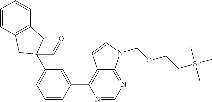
C1=CC2=C(C=C1)CC(C=O)(C1=CC=CC(C3=C4C(=NC=N3)N(COCC[Si](C)(C)C)C=C4)=C1)C2
